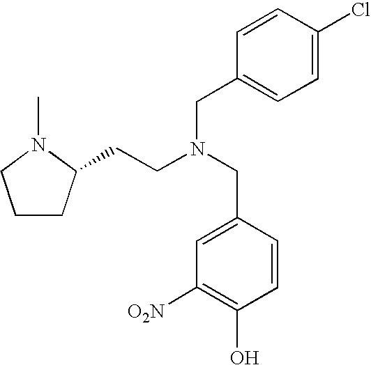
C1CC(CCN(CC2=CC([O2N])=C(O)C=C2)CC2=CC=C(Cl)C=C2)N(C)C1
